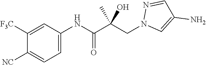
C1=C(NC(C(CN2C=C(N)C=N2)(C)O)=O)C=C([F3C])C([NC])=C1
